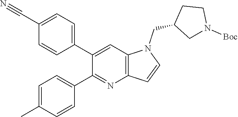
C1=C(C#N)C=CC(C2=CC3=C(N=C2C2=CC=C(C)C=C2)C=CN3CC2CN([Boc])CC2)=C1
